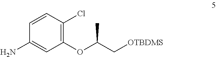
C1(OC(C[OTBDMS])C)=C(Cl)C=CC(N)=C1
